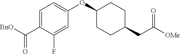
[BnO]C(C1=CC=C(OC2CCC(CC([OMe])=O)CC2)C=C1F)=O
